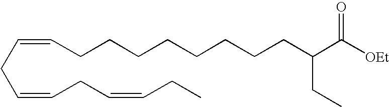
C(CC=CCC=CCC)=CCCCCCCCCC(C([OEt])=O)CC
